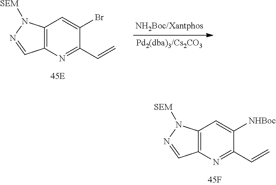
C12=C(N=C(C=C)C(Br)=C1)C=NN2[SEM].C12=C(N=C(C=C)C([NHBoc])=C1)C=NN2[SEM]
